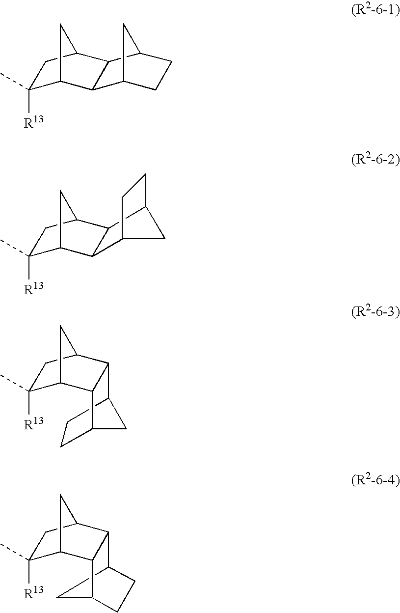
C1(C)([R13])C2CC(C1)C1C2C2CCC1C2.C1(C)([R13])C2CC(C1)C1C2C2CC1CC2.C1(C)([R13])C2CC(C1)C1C2C2CC1CC2.C1(C)([R13])C2CC(C1)C1C2C2CCC1C2
